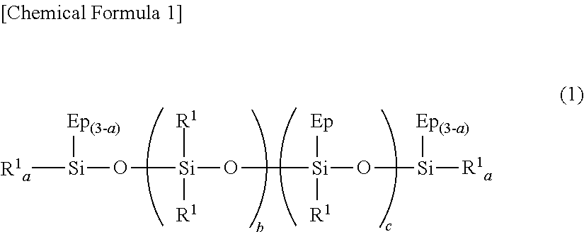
[R1a][Si](O[Si](O[Si](O[Si]([R1a])[Ep(3-a)])([Ep])[R1])([R1])[R1])[Ep(3-a)]
